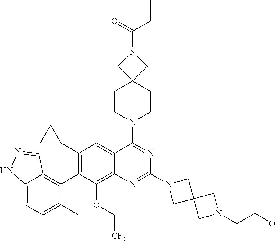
C12=CC=C(C)C(C3=C(C4CC4)C=C4C(=C3OC[CF3])N=C(N3CC5(C3)CN(CCO)C5)N=C4N3CCC4(CC3)CN(C(=O)C=C)C4)=C1C=NN2
